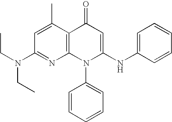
C1(N(CC)CC)=NC2=C(C(C)=C1)C(=O)C=C(NC1=CC=CC=C1)N2C1=CC=CC=C1
